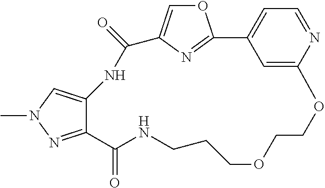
O1C=C2N=C1C1=CC=NC(=C1)OCCOCCCNC(=O)C1=NN(C)C=C1NC2=O
